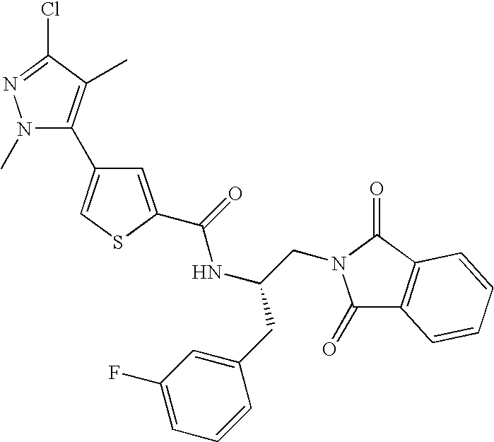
N1(C)C(C2=CSC(C(=O)NC(CC3=CC(F)=CC=C3)CN3C(=O)C4=C(C3=O)C=CC=C4)=C2)=C(C)C(Cl)=N1
